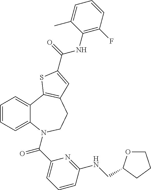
C1=CC=C2C(=C1)C1=C(CCN2C(C2=CC=CC(NCC3OCCC3)=N2)=O)C=C(C(=O)NC2=C(F)C=CC=C2C)S1
